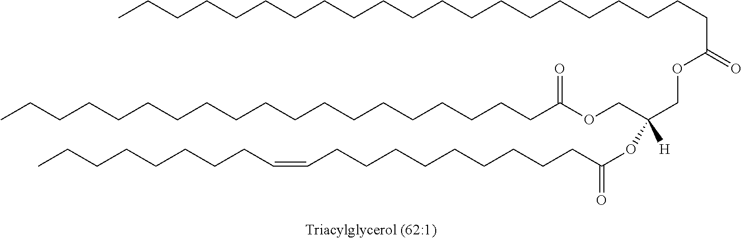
C(CCCCCCCCCCCCCCC(OCC(COC(CCCCCCCCCCCCCCCCCCCCC)=O)([H])OC(=O)CCCCCCCCCC=CCCCCCCCC)=O)CCCC
